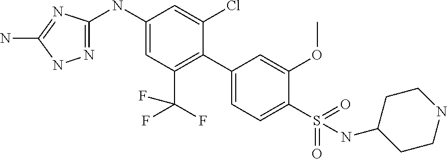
C1(C2=C(C(F)(F)F)C=C(NC3=NNC(N)=N3)C=C2Cl)=CC=C(S(=O)(=O)NC2CCNCC2)C(OC)=C1
